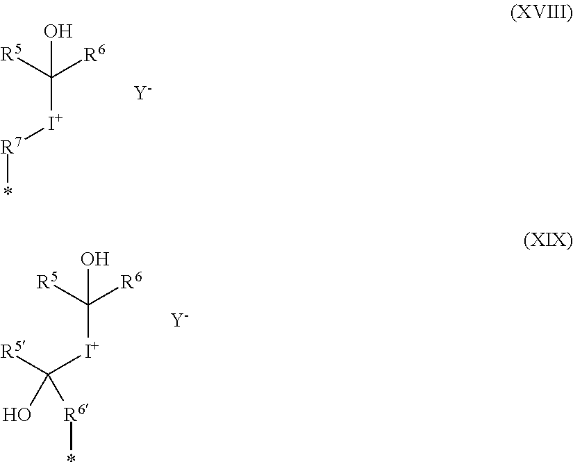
C(O)([R6])([R5])[I+][R7]*.[Y].C(O)([R6])([R5])[I+]C(O)([R5])[R6]*.[Y]
